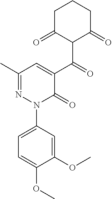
C1(C)=NN(C2=CC=C(OC)C(OC)=C2)C(=O)C(C(=O)C2C(=O)CCCC2=O)=C1
